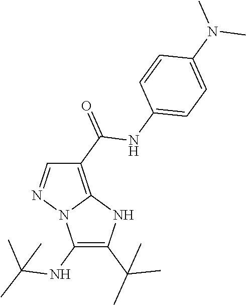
C1(C(=O)NC2=CC=C(N(C)C)C=C2)=C2N(N=C1)C(NC(C)(C)C)=C(C(C)(C)C)N2
